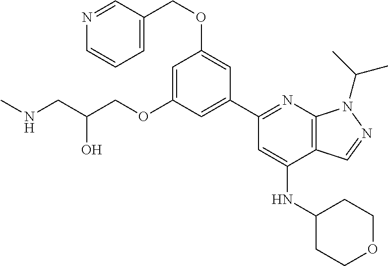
C(O)(CNC)COC1=CC(OCC2=CC=CN=C2)=CC(C2=NC3=C(C(NC4CCOCC4)=C2)C=NN3C(C)C)=C1
